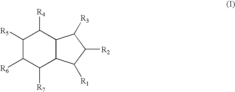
C1([R5])C([R6])C([R7])C2C(C1[R4])C([R3])C([R2])C2[R1]
